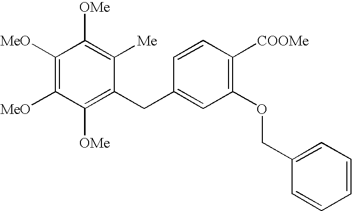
C1([OMe])=C(CC2=CC(OCC3=CC=CC=C3)=C([COOMe])C=C2)C([Me])=C([OMe])C([MeO])=C1[MeO]
